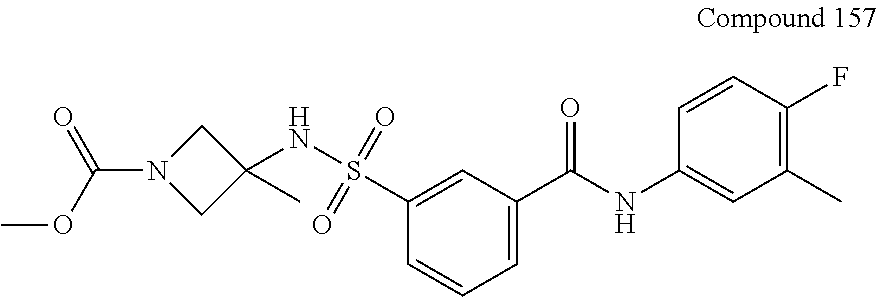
C1(C(NC2=CC(C)=C(F)C=C2)=O)=CC=CC(S(NC2(C)CN(C(OC)=O)C2)(=O)=O)=C1
